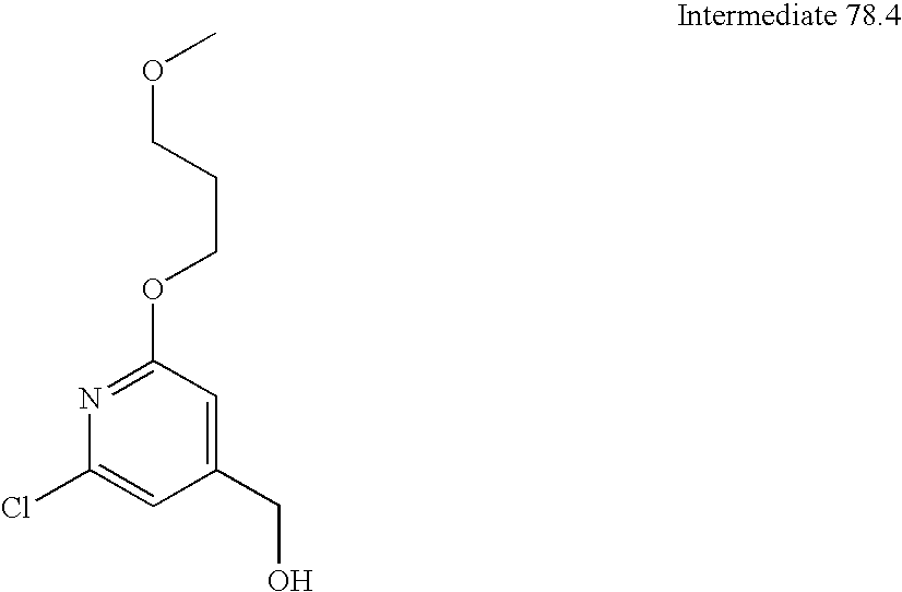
C1(CO)=CC(OCCCOC)=NC(Cl)=C1
